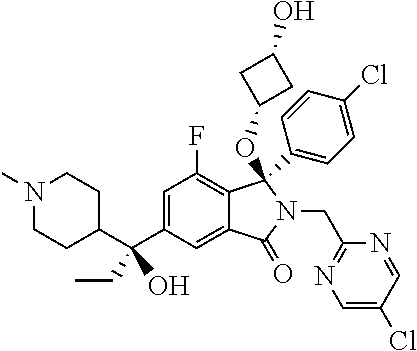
C1(C(C2=CC(F)=C3C(=C2)C(=O)N(CC2=NC=C(Cl)C=N2)C3(OC2CC(O)C2)C2=CC=C(Cl)C=C2)(CC)O)CCN(C)CC1
